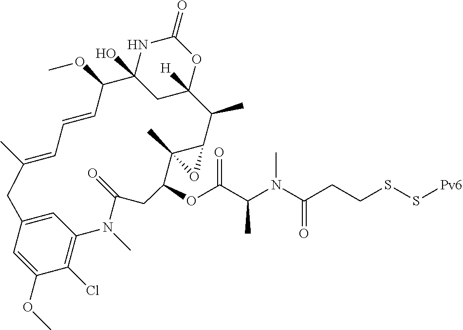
CC1=CC=CC(OC)C2(O)CC([H])(OC(=O)N2)C(C)C2C(C)(C(OC(C(N(C(CCSS[Pv6])=O)C)C)=O)CC(=O)N(C)C3=C(Cl)C(OC)=CC(=C3)C1)O2
